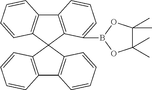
C12=C(C3(C4=C1C=CC=C4)C1=C(C4=C3C=CC=C4)C=CC=C1)C(B1OC(C)(C)C(C)(C)O1)=CC=C2
